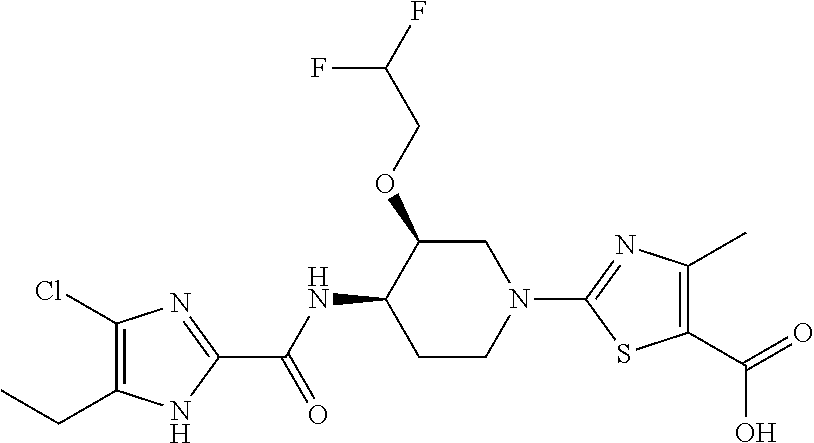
C1CN(C2=NC(C)=C(C(O)=O)S2)CC(OCC(F)F)C1NC(C1=NC(Cl)=C(CC)N1)=O
